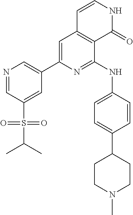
C1=C(C2=CN=CC(S(=O)(=O)C(C)C)=C2)N=C(NC2=CC=C(C3CCN(C)CC3)C=C2)C2=C1C=CNC2=O
